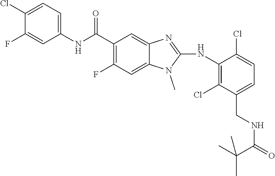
C1(Cl)=CC=C(NC(C2=C(F)C=C3C(=C2)N=C(NC2=C(Cl)C(CNC(=O)C(C)(C)C)=CC=C2Cl)N3C)=O)C=C1F
